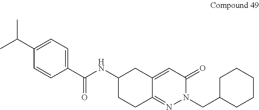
CC(C1=CC=C(C(NC2CCC3=NN(CC4CCCCC4)C(=O)C=C3C2)=O)C=C1)C
